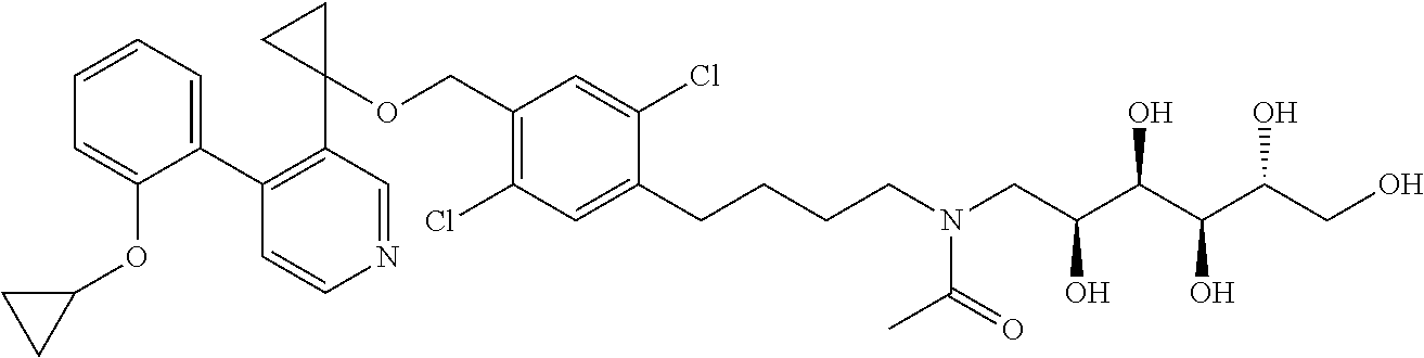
C1=CC=C(C2=C(C3(OCC4=C(Cl)C=C(CCCCN(CC(C(C(C(CO)O)O)O)O)C(C)=O)C(Cl)=C4)CC3)C=NC=C2)C(OC2CC2)=C1
